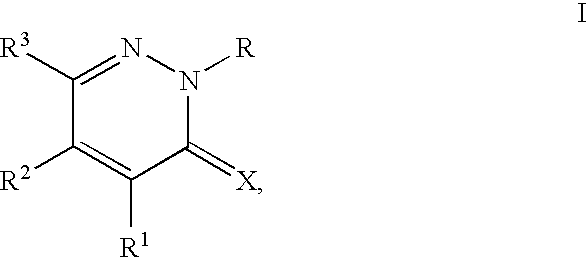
C1([R3])=NN([R])C(=[X])C([R1])=C1[R2]
